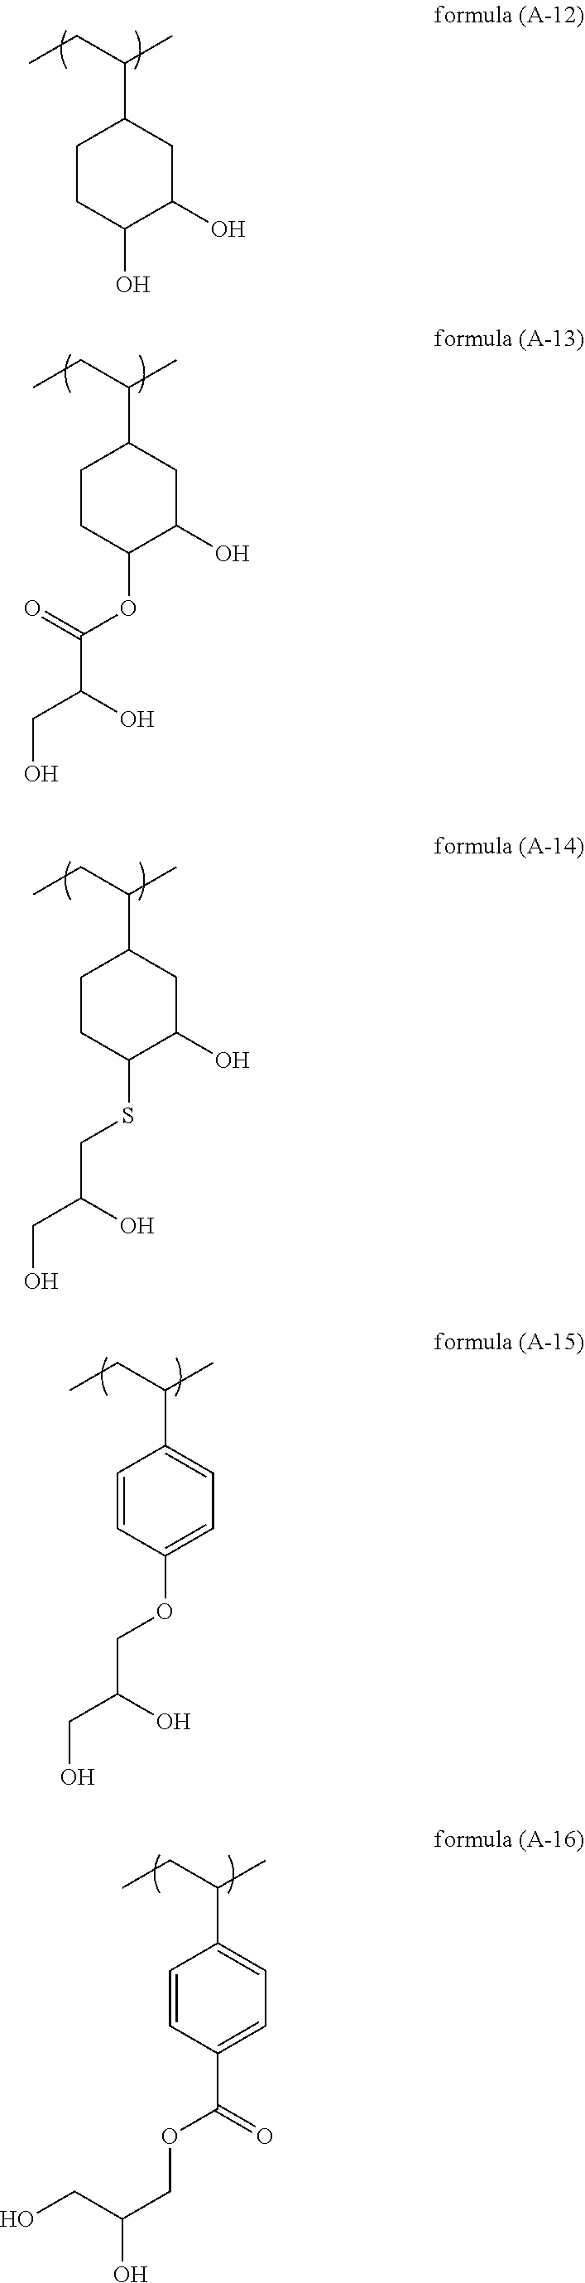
C1CC(O)C(O)CC1C(CC)C.C1CC(OC(C(O)CO)=O)C(O)CC1C(CC)C.C1CC(SCC(O)CO)C(O)CC1C(CC)C.C1=CC(OCC(O)CO)=CC=C1C(CC)C.C1=CC(C(OCC(O)CO)=O)=CC=C1C(CC)C
